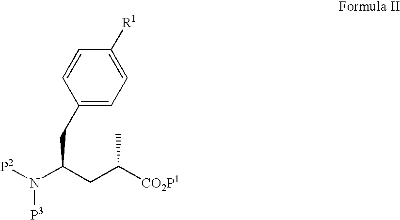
[P2]N(C(CC([CO2P1])C)CC1=CC=C([R1])C=C1)[P3]
